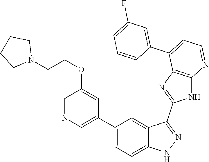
C1(C2=CC=C3C(=C2)C(C2=NC4=C(N2)N=CC=C4C2=CC(F)=CC=C2)=NN3)=CN=CC(OCCN2CCCC2)=C1
